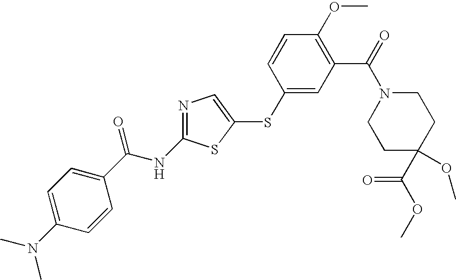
C1=C(N(C)C)C=CC(C(NC2=NC=C(SC3=CC(C(=O)N4CCC(C(OC)=O)(OC)CC4)=C(OC)C=C3)S2)=O)=C1
